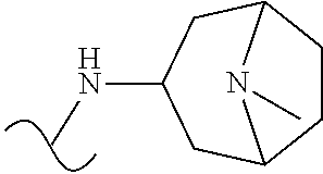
N(C)C1CC2CCC(C1)N2C
